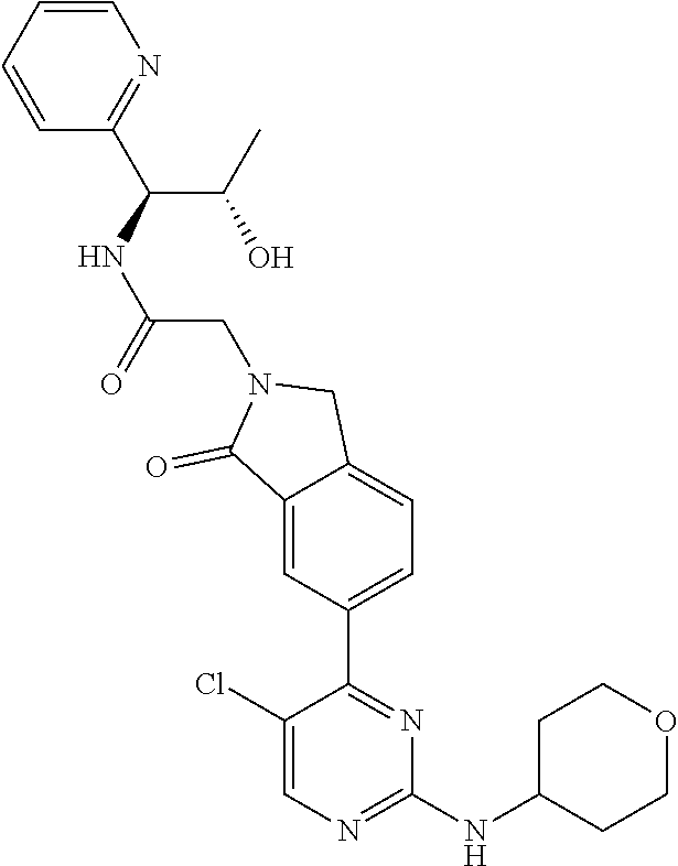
C1(Cl)=CN=C(NC2CCOCC2)N=C1C1=CC=C2C(=C1)C(=O)N(CC(NC(C(C)O)C1=NC=CC=C1)=O)C2
